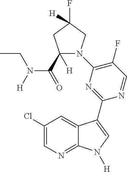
C1(Cl)=CN=C2C(=C1)C(C1=NC(N3C(C(=O)N([H])CC)([H])CC(F)([H])C3)=C(F)C=N1)=CN2[H]
